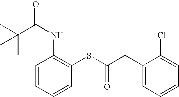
CC(C(NC1=C(SC(CC2=CC=CC=C2Cl)=O)C=CC=C1)=O)(C)C
